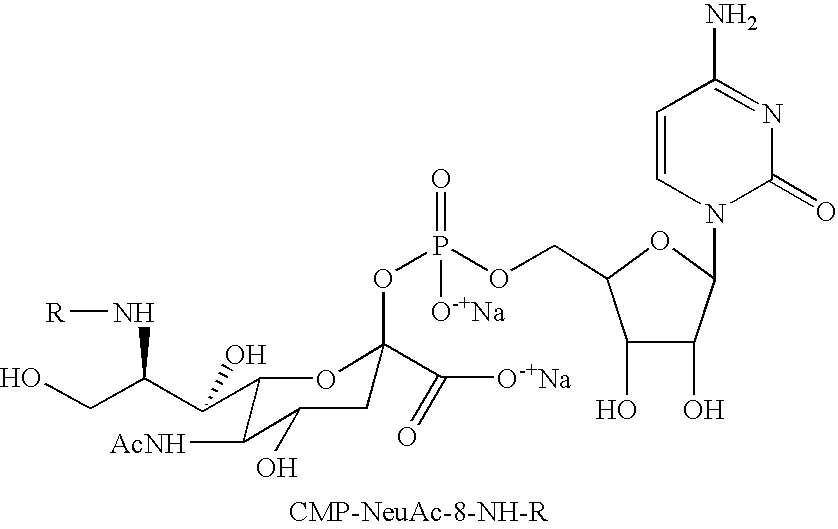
C1(C(C(CO)N[R])O)C([AcNH])C(O)CC(OP([O-+Na])(=O)OCC2C(O)C(O)C(N3C(=O)N=C(N)C=C3)O2)(C([O-+Na])=O)O1
